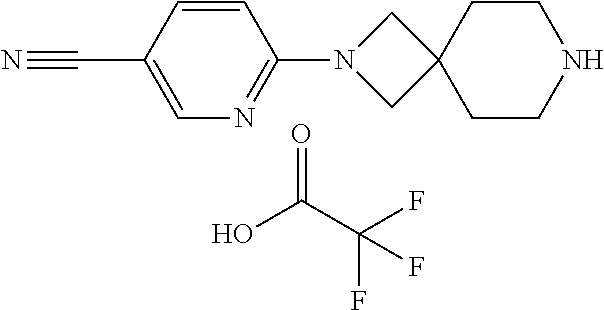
N1(C2=NC=C(C#N)C=C2)CC2(C1)CCNCC2.OC(C(F)(F)F)=O
